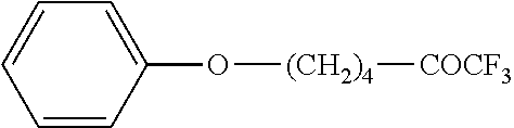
C1=CC(O[(CH2)4][COCF3])=CC=C1
